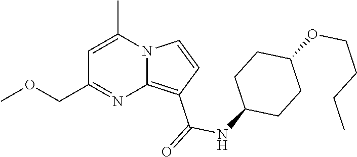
C1=C(C)N2C(=C(C(=O)NC3CCC(OCCCC)CC3)C=C2)N=C1COC
